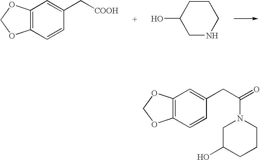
C12=C(C=CC(C[COOH])=C1)OCO2.C1CC(O)CNC1.C12=C(C=CC(CC(=O)N3CC(O)CCC3)=C1)OCO2
